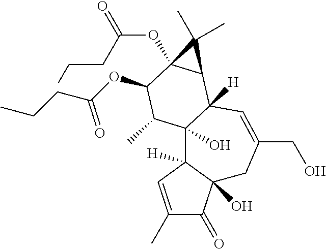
C1(C)=CC2([H])C(O)(C1=O)CC(CO)=CC1([H])C2(O)C(C)C(OC(=O)CCC)C2(OC(CCC)=O)C1C2(C)C
